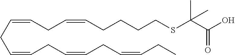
C(CC=CCC=CCC=CCC)=CCC=CCCCCSC(C(O)=O)(C)C
